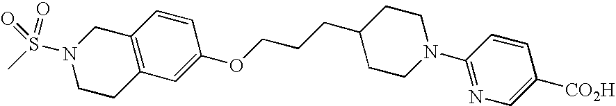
O=S(N1CCC2=C(C1)C=CC(OCCCC1CCN(C3=NC=C([CO2H])C=C3)CC1)=C2)(=O)C
